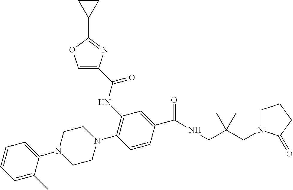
C1(NC(=O)C2=COC(C3CC3)=N2)=C(N2CCN(C3=CC=CC=C3C)CC2)C=CC(C(NCC(CN2CCCC2=O)(C)C)=O)=C1
